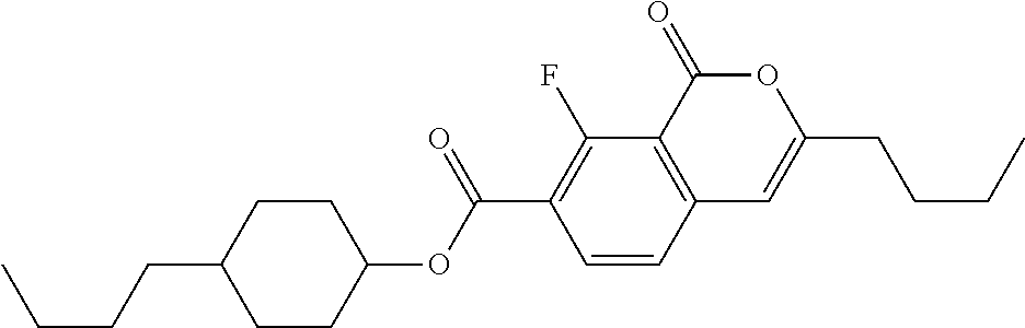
C1=CC2=C(C(F)=C1C(OC1CCC(CCCC)CC1)=O)C(=O)OC(CCCC)=C2
